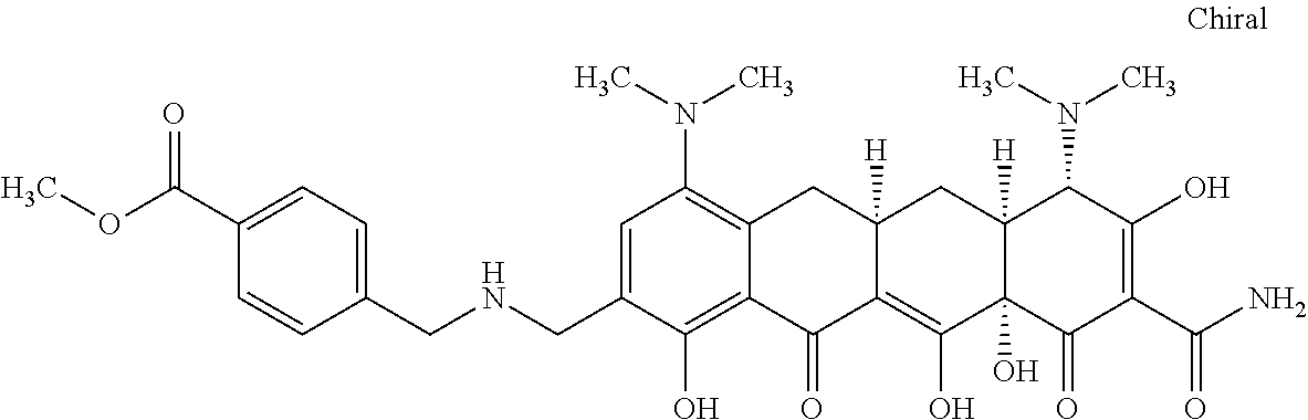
C1=C(CNCC2=CC=C(C(OC)=O)C=C2)C(O)=C2C(=C1N(C)C)CC1([H])C(=C(O)C3(O)C([H])(C1)C(N(C)C)C(O)=C(C(N)=O)C3=O)C2=O
